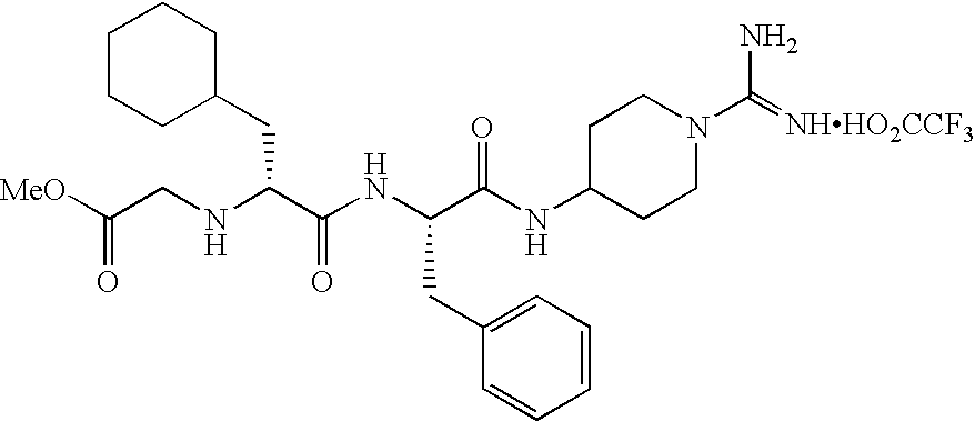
C1CCC(CC(NCC([MeO])=O)C(NC(C(NC2CCN(C(=[NHHO2CCF3])N)CC2)=O)CC2=CC=CC=C2)=O)CC1
